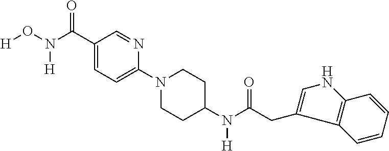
[H]ON(C(C1=CC=C(N2CCC(N(C(CC3=CNC4=C3C=CC=C4)=O)[H])CC2)N=C1)=O)[H]
